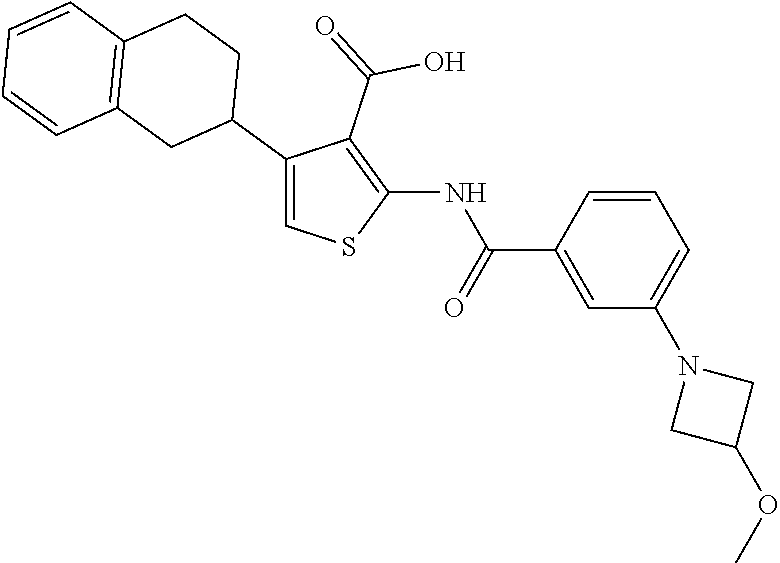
C1=CC(C(=O)NC2=C(C(=O)O)C(C3CCC4=C(C3)C=CC=C4)=CS2)=CC(N2CC(OC)C2)=C1
